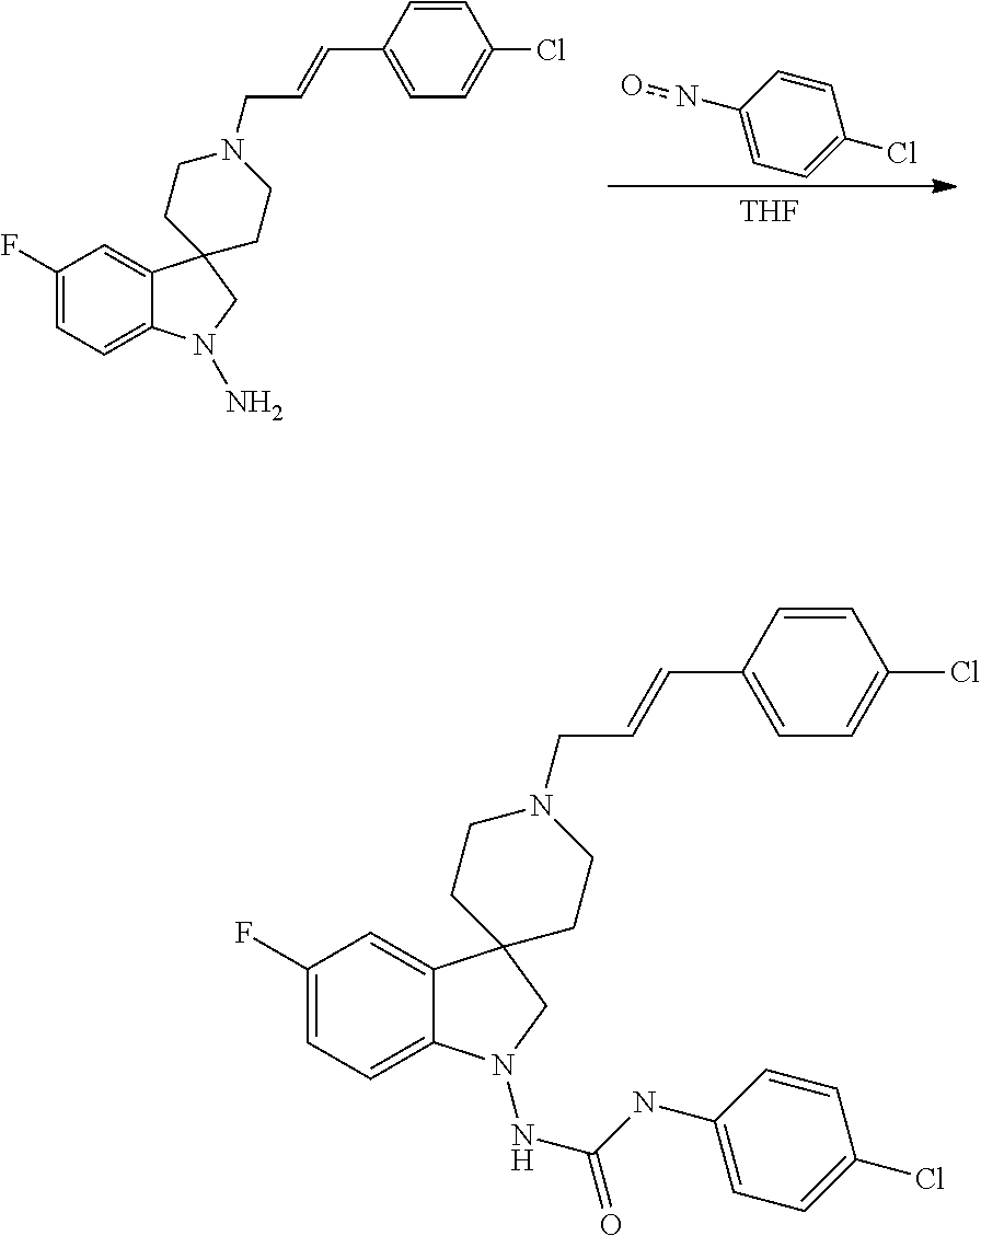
C1(C=CCN2CCC3(CC2)C2=CC(F)=CC=C2N(NC(NC2=CC=C(Cl)C=C2)=O)C3)=CC=C(Cl)C=C1.C1(C=CCN2CCC3(CC2)C2=CC(F)=CC=C2N(N)C3)=CC=C(Cl)C=C1.[THF].C1(no)=CC=C(Cl)C=C1
